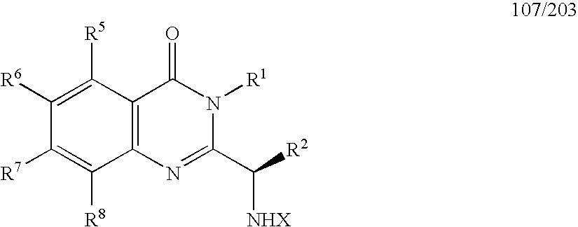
C1([R6])=C([R5])C2=C(C([R8])=C1[R7])N=C(C([R2])[NHX])N([R1])C2=O
